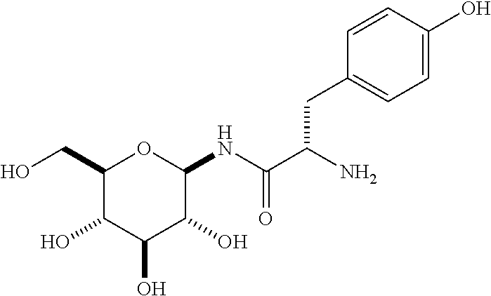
C1(CO)C(O)C(O)C(O)C(NC(C(N)CC2=CC=C(O)C=C2)=O)O1
